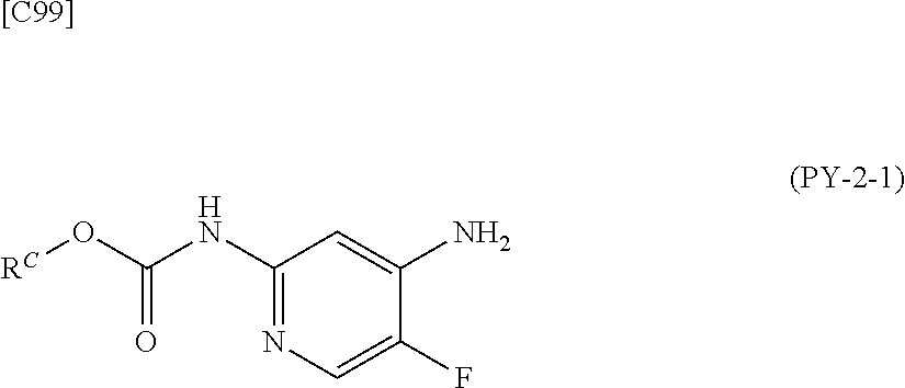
[[C99]].C1(NC(O[RC])=O)=NC=C(F)C(N)=C1
